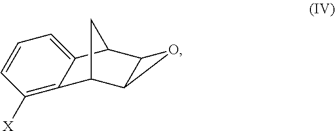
C12=C([X])C=CC=C1C1C3C(C2C1)O3
